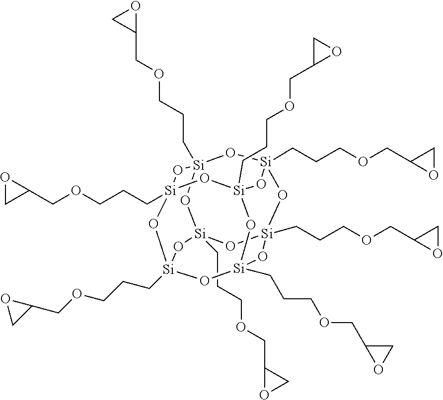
[Si]12(CCCOCC3OC3)O[Si]3(CCCOCC4OC4)O[Si]4(CCCOCC5CO5)O[Si](CCCOCC5OC5)(O1)O[Si]1(CCCOCC5OC5)O[Si](CCCOCC5CO5)(O[Si](CCCOCC5CO5)(O[Si](CCCOCC5OC5)(O1)O2)O3)O4
